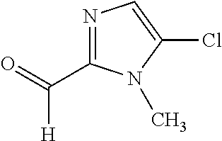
N1=C(C(=O)[H])N(C)C(Cl)=C1
